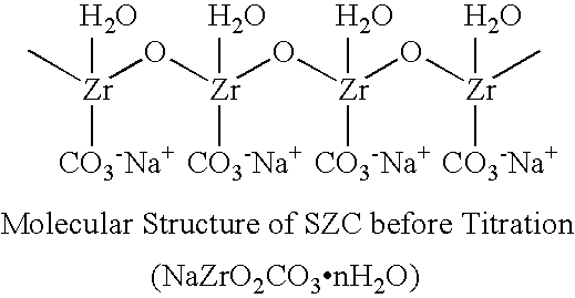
O[Zr]([CO3-Na+])(C)O[Zr](O)([CO3-Na+])O[Zr](O)([CO3-Na+])O[Zr](C)(O)[CO3-Na+]
